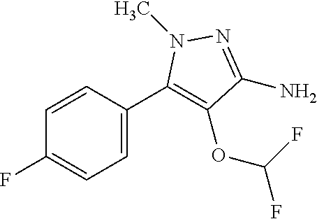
C1=CC(C2=C(OC(F)F)C(N)=NN2C)=CC=C1F
